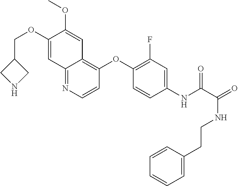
C(OC1=CC2=NC=CC(OC3=C(F)C=C(NC(=O)C(NCCC4=CC=CC=C4)=O)C=C3)=C2C=C1OC)C1CNC1
